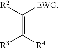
[R2]C([EWG])=C([R4])[R3]
